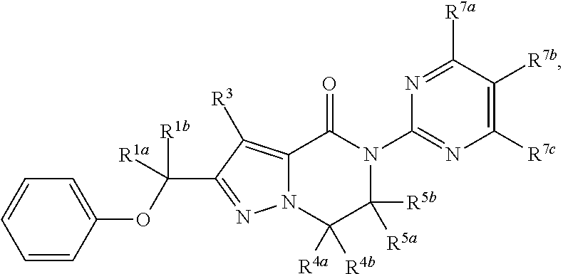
N12C(=C([R3])C(C(OC3=CC=CC=C3)([R1b])[R1a])=N1)C(=O)N(C1=NC([R7c])=C([R7b])C([R7a])=N1)C([R5a])([R5b])C2([R4a])[R4b]
